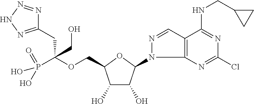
C(OCC1C(O)C(O)C(N2C3=C(C=N2)C(NCC2CC2)=NC(Cl)=N3)O1)(P(O)(=O)O)(CC1=NNN=N1)CO
